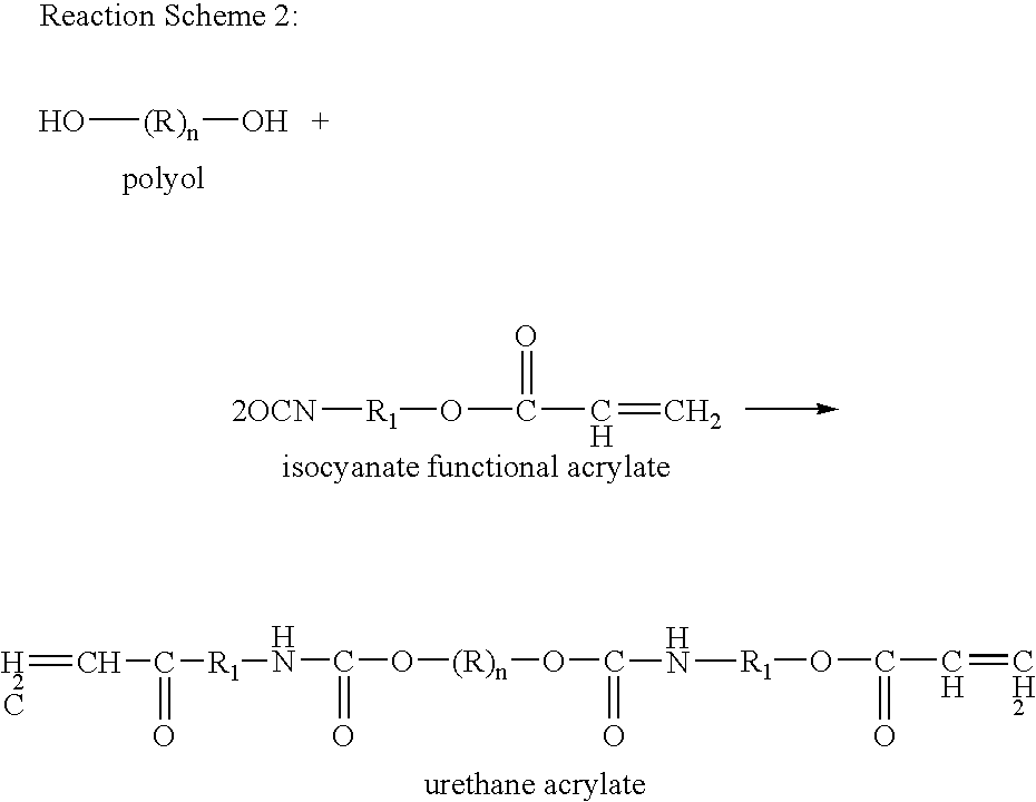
[2OCN][R1]OC(=O)C=C.C=CC(=O)[R1]NC(=O)O[(R)n]OC(=O)N[R1]OC(=O)C=C.O[(R)n]O
